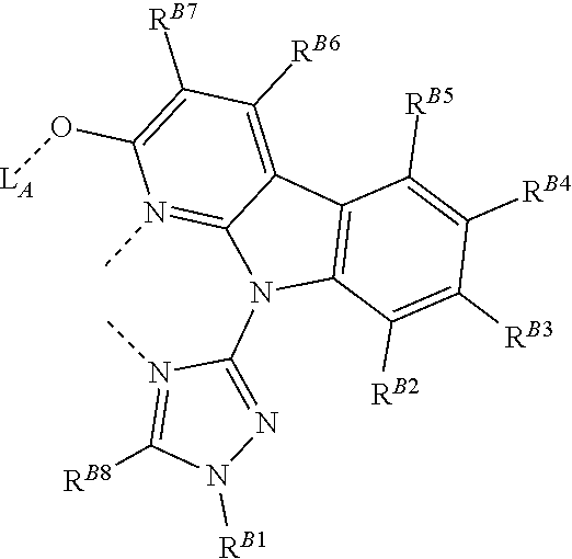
C12=C(C([RB2])=C([RB3])C([RB4])=C1[RB5])N(C1=NN([RB1])C([RB8])=N1C)C1=N(C)C(O[LA])=C([RB7])C([RB6])=C21
